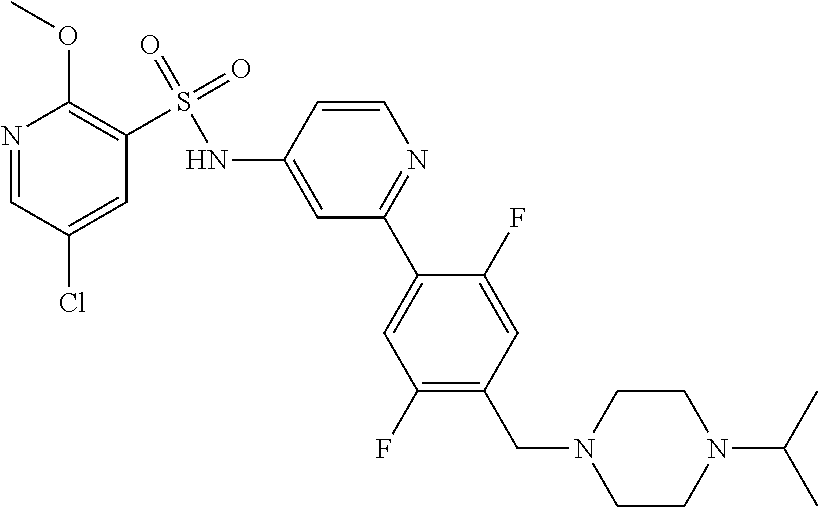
N1=CC(Cl)=CC(S(=O)(=O)NC2=CC(C3=CC(F)=C(CN4CCN(C(C)C)CC4)C=C3F)=NC=C2)=C1OC
